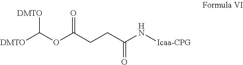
[DMTO]C(OC(CCC(N[Icaa-CPG])=O)=O)[DMTO]
